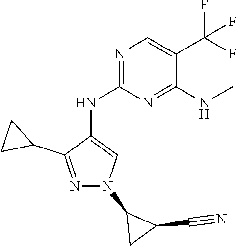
N1=C(NC2=CN(C3CC3C#N)N=C2C2CC2)N=C(NC)C(C(F)(F)F)=C1
